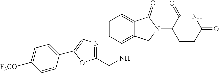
C1=CC(NCC2=NC=C(C3=CC=C([F3CO])C=C3)O2)=C2C(=C1)C(=O)N(C1CCC(=O)NC1=O)C2
